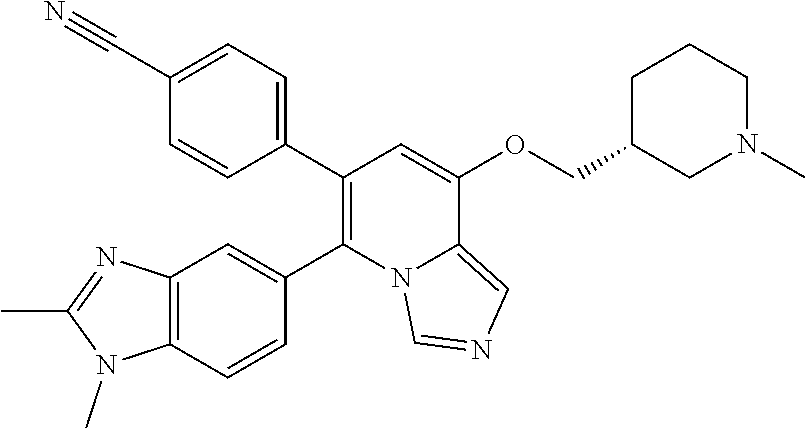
C1=C(C#N)C=CC(C2=C(C3=CC4=C(C=C3)N(C)C(C)=N4)N3C(=CN=C3)C(OCC3CN(C)CCC3)=C2)=C1
